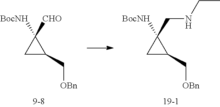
C1C(C[OBn])C1([BocNH])CNCC.C1C(C[OBn])C1([BocNH])[CHO]
